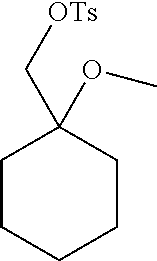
C1CCCCC1(OC)C[OTs]
